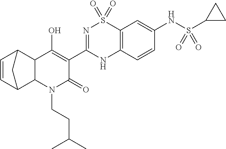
C1(O)=C(C2=NS(=O)(=O)C3=C(N2)C=CC(NS(C2CC2)(=O)=O)=C3)C(=O)N(CCC(C)C)C2C1C1C=CC2C1
